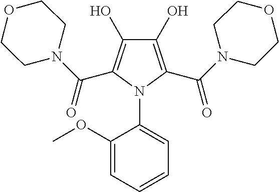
C1(O)=C(C(N2CCOCC2)=O)N(C2=CC=CC=C2OC)C(C(N2CCOCC2)=O)=C1O
